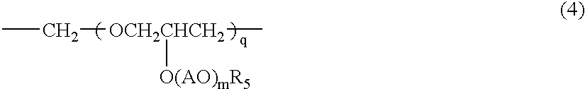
CC[OCH2CHCH2](C)[O(AO)mR5]
